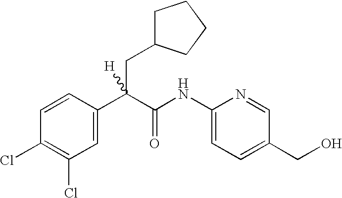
C1=C(C(C(NC2=CC=C(CO)C=N2)=O)(CC2CCCC2)[H])C=CC(Cl)=C1Cl
